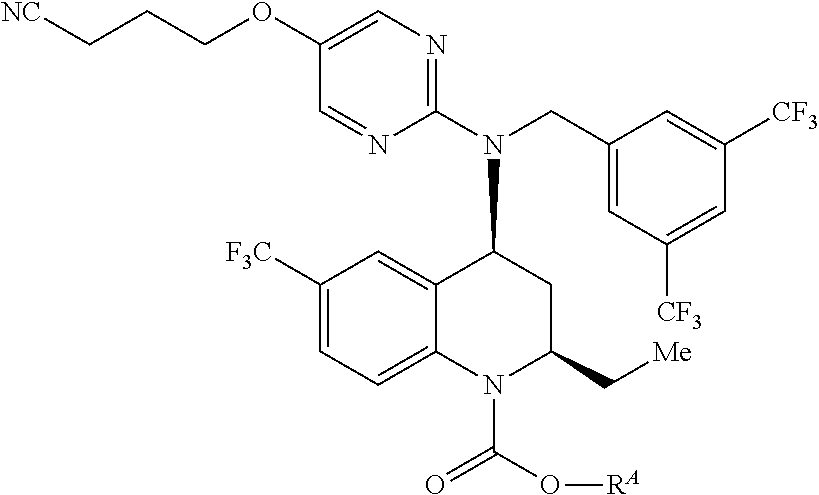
C1(N(CC2=CC([CF3])=CC([CF3])=C2)C2C3=CC([F3C])=CC=C3N(C(O[RA])=O)C(C[Me])C2)=NC=C(OCCC[NC])C=N1
